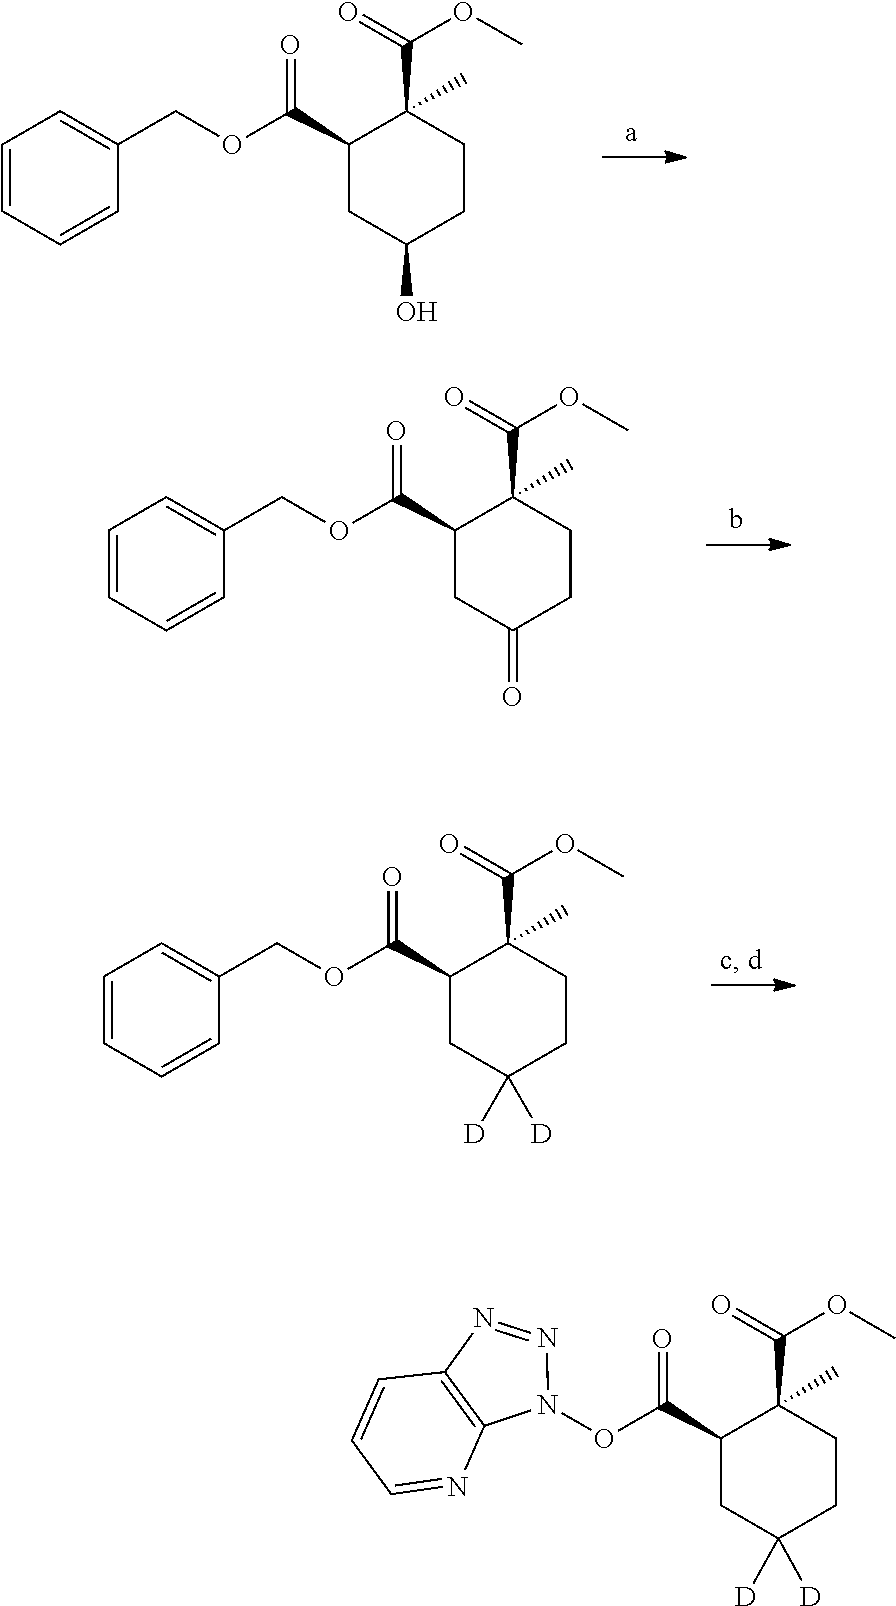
C1=C(COC(C2CC(O)CCC2(C(=O)OC)C)=O)C=CC=C1.C1=C(COC(C2CC(=O)CCC2(C(=O)OC)C)=O)C=CC=C1.C1=C(COC(C2CC([D])([D])CCC2(C(=O)OC)C)=O)C=CC=C1.N1=NC2=C(N1OC(C1CC([D])([D])CCC1(C(OC)=O)C)=O)N=CC=C2
